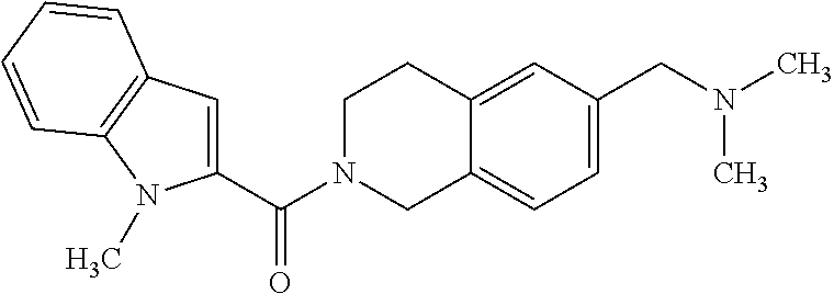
C1(C(N2CC3=CC=C(CN(C)C)C=C3CC2)=O)=CC2=C(N1C)C=CC=C2
